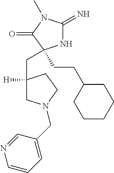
C1CCCC(CCC2(CC3([H])CN(CC4=CC=CN=C4)CC3)NC(=N)N(C)C2=O)C1
